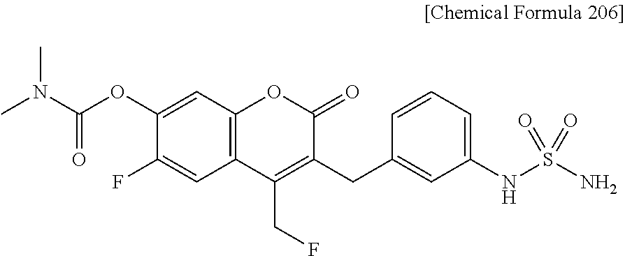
C12=C(C=C(OC(N(C)C)=O)C(F)=C1)OC(=O)C(CC1=CC(NS(N)(=O)=O)=CC=C1)=C2CF
